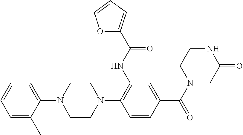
C1=C(C)C(N2CCN(C3=C(NC(=O)C4=CC=CO4)C=C(C(N4CC(=O)NCC4)=O)C=C3)CC2)=CC=C1
